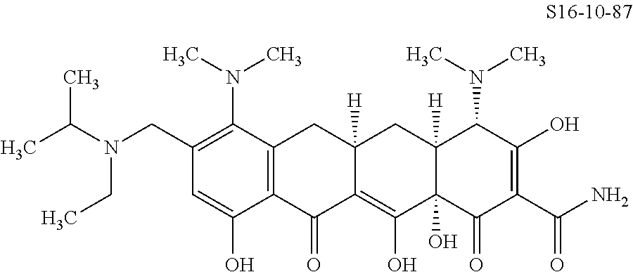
C1(CN(C(C)C)CC)=C(N(C)C)C2=C(C(O)=C1)C(=O)C1=C(O)C3(O)C([H])(CC1([H])C2)C(N(C)C)C(O)=C(C(N)=O)C3=O
